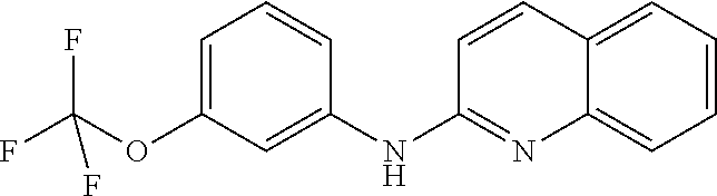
C1=C(OC(F)(F)F)C=C(NC2=NC3=CC=CC=C3C=C2)C=C1
